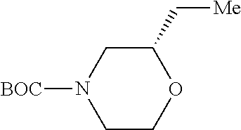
C1COC(C[Me])CN1[BOC]
